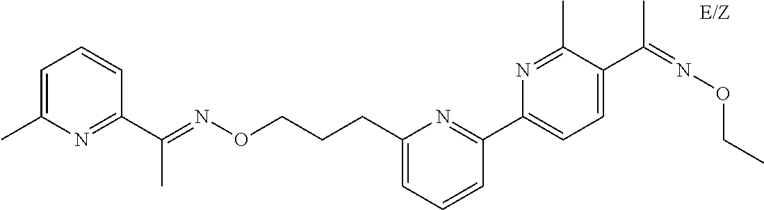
C1=C(C)N=C(C(=NOCCCC2=CC=CC(C3=CC=C(C(=NOCC)C)C(C)=N3)=N2)C)C=C1
